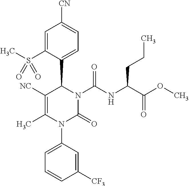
C1=C(S(C)(=O)=O)C(C2N(C(NC(C(OC)=O)CCC)=O)C(=O)N(C3=CC=CC([CF3])=C3)C(C)=C2[NC])=CC=C1[CN]
